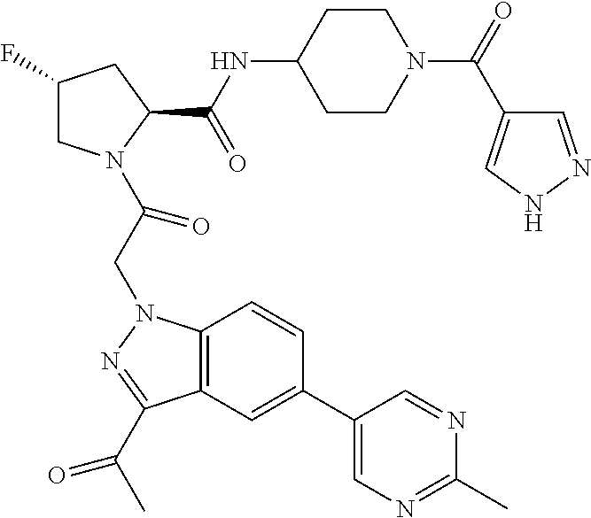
C1(F)CN(C(CN2C3=C(C(C(C)=O)=N2)C=C(C2=CN=C(C)N=C2)C=C3)=O)C(C(NC2CCN(C(=O)C3=CNN=C3)CC2)=O)C1
